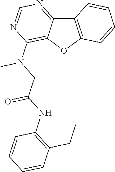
C12=NC=NC(N(C)CC(=O)NC3=C(CC)C=CC=C3)=C1OC1=C2C=CC=C1
